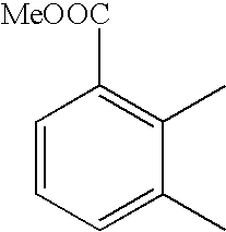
C1=CC=C(C)C(C)=C1[MeOOC]
